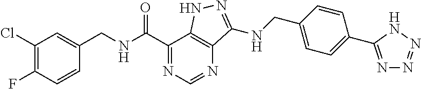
C1(Cl)=C(F)C=CC(CNC(C2=NC=NC3=C2NN=C3NCC2=CC=C(C3=NN=NN3)C=C2)=O)=C1
